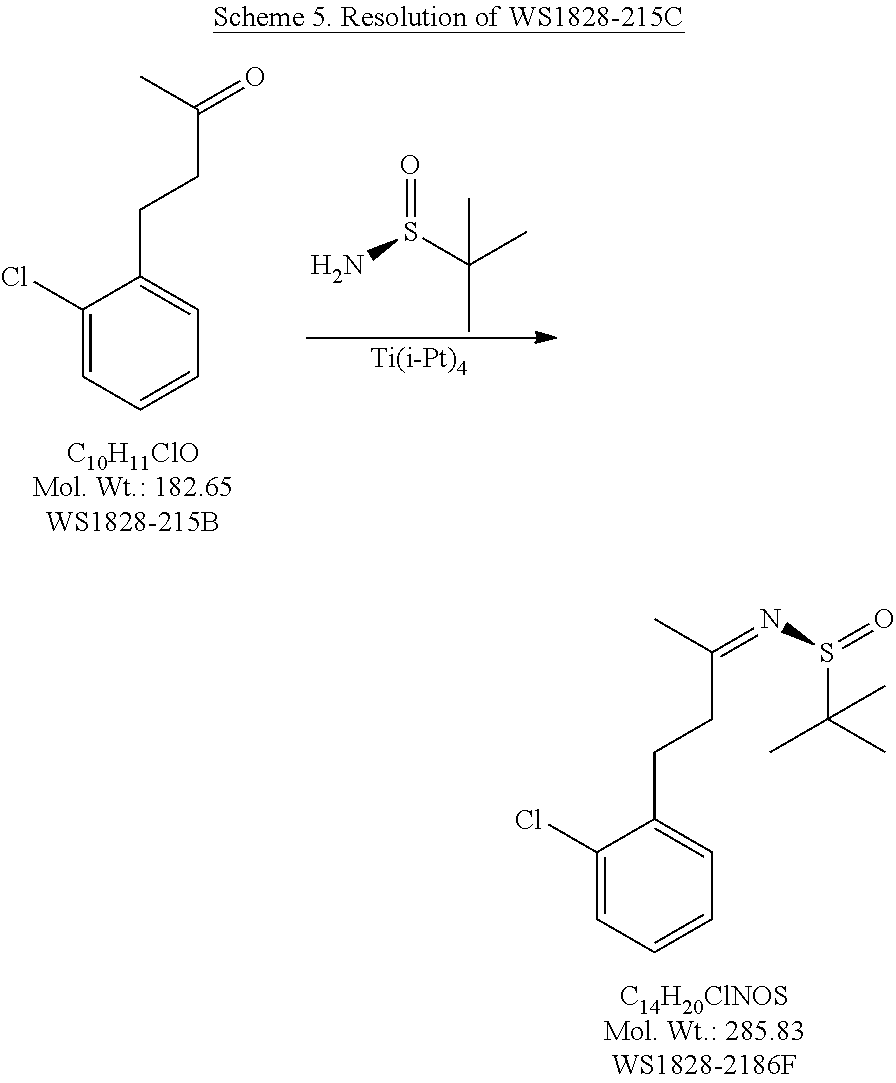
C1(Cl)=CC=CC=C1CCC(=O)C.NS(C(C)(C)C)=O.C1(Cl)=CC=CC=C1CCC(=NS(=O)C(C)(C)C)C
